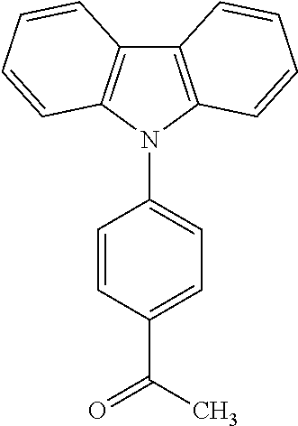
C12=C(N(C3=CC=C(C(C)=O)C=C3)C3=C1C=CC=C3)C=CC=C2
